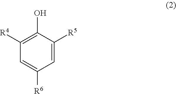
C1(O)=C([R4])C=C([R6])C=C1[R5]
